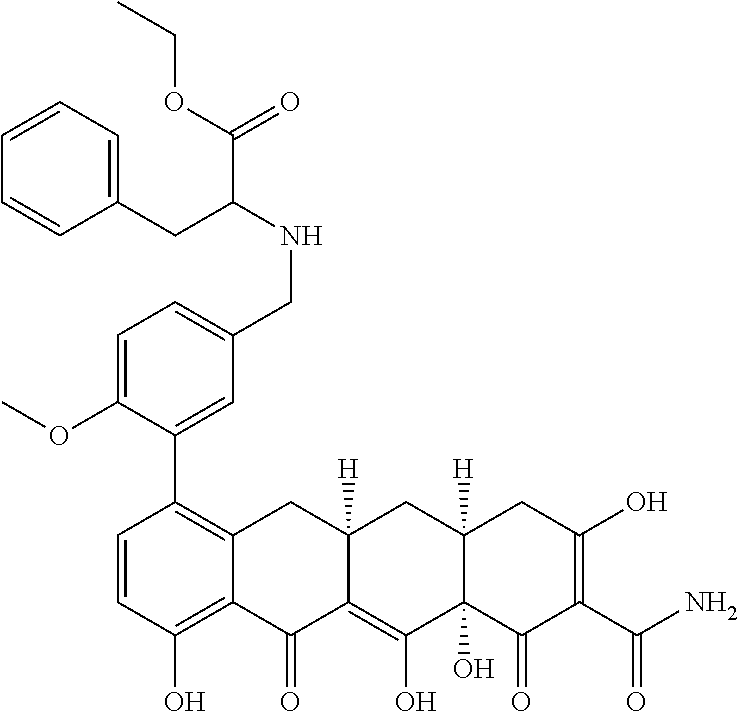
C1=CC(O)=C2C(=C1C1=CC(CNC(C(OCC)=O)CC3=CC=CC=C3)=CC=C1OC)CC1([H])C(=C(O)C3(O)C([H])(C1)CC(O)=C(C(N)=O)C3=O)C2=O
